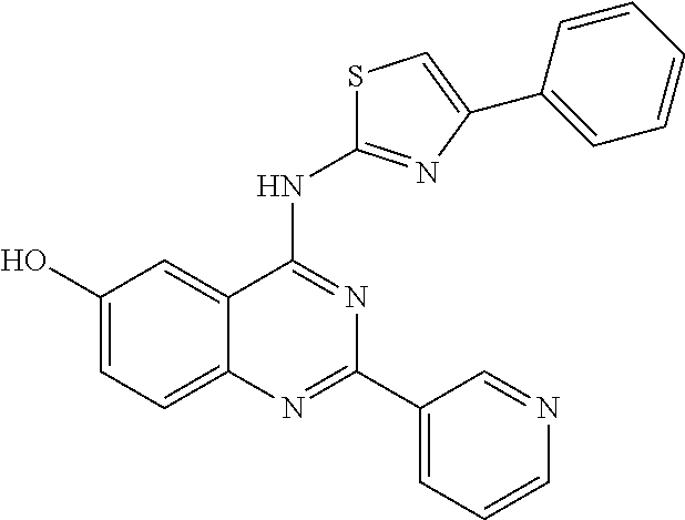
OC1=CC=C2C(=C1)C(NC1=NC(C3=CC=CC=C3)=CS1)=NC(C1=CC=CN=C1)=N2
